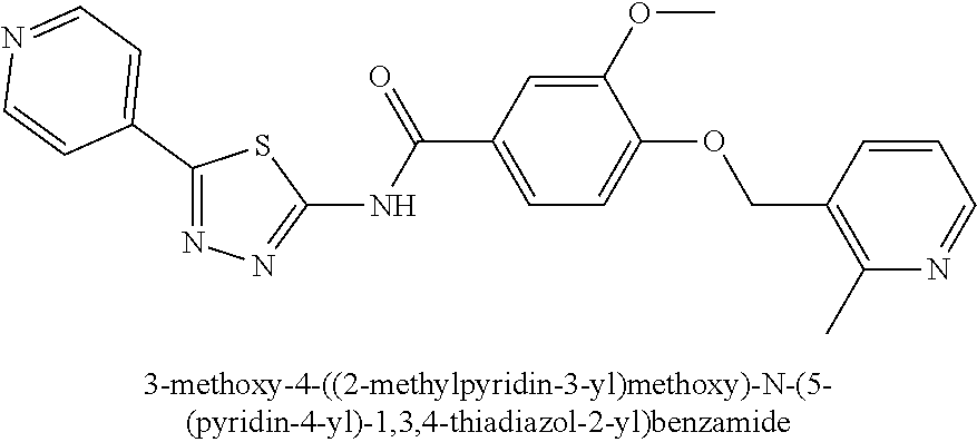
C1(C2=CC=NC=C2)=NN=C(NC(C2=CC=C(OCC3=C(C)N=CC=C3)C(OC)=C2)=O)S1
